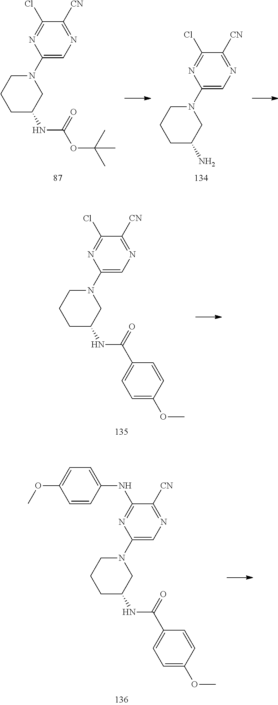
ClC1=NC(N2CCCC(NC(OC(C)(C)C)=O)C2)=CN=C1[CN].ClC1=NC(N2CCCC(N)C2)=CN=C1[CN].ClC1=NC(N2CCCC(NC(C3=CC=C(OC)C=C3)=O)C2)=CN=C1[CN].N(C1=NC(N2CCCC(NC(C3=CC=C(OC)C=C3)=O)C2)=CN=C1[CN])C1=CC=C(OC)C=C1
